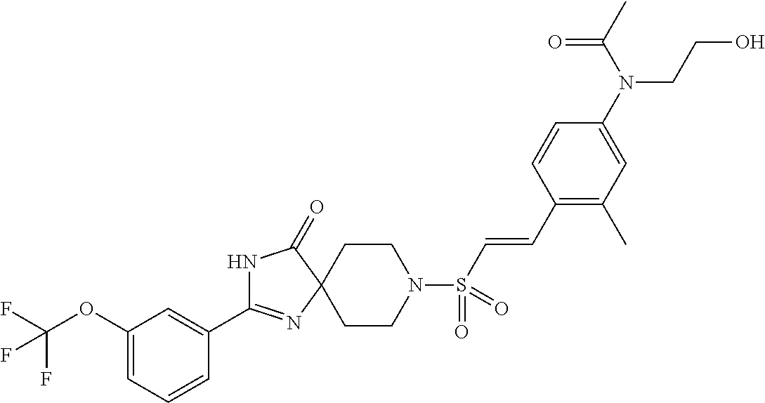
C1(OC(F)(F)F)=CC=CC(C2=NC3(C(=O)N2)CCN(S(C=CC2=C(C)C=C(N(C(C)=O)CCO)C=C2)(=O)=O)CC3)=C1
